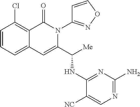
ClC1=C2C(=CC=C1)C=C(C([Me])NC1=NC(N)=NC=C1[NC])N(C1=NOC=C1)C2=O
